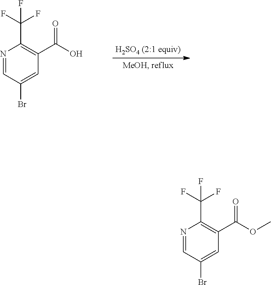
N1=CC(Br)=CC(C(O)=O)=C1C(F)(F)F.N1=CC(Br)=CC(C(OC)=O)=C1C(F)(F)F
